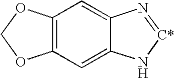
C12=C(C=C3C(=C1)N=[C*]N3)OCO2
